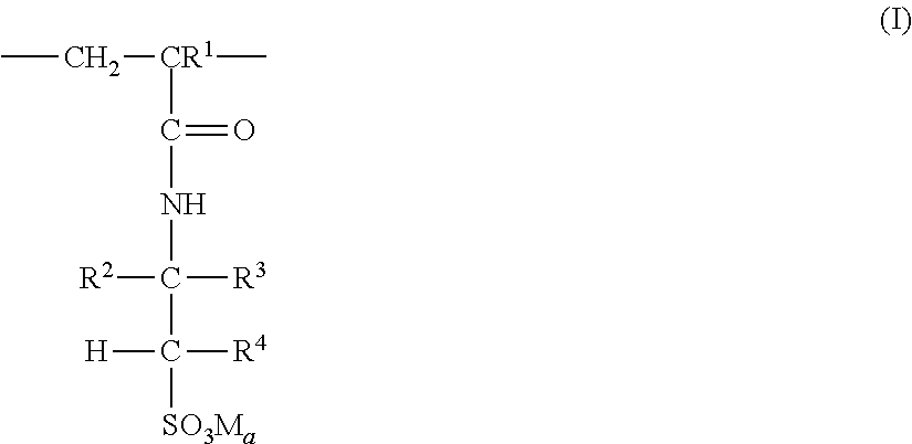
CC[CR1](C)C(NC(C([SO3Ma])([H])[R4])([R2])[R3])=O
